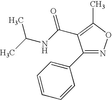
C1(C2=NOC(C)=C2C(NC(C)C)=O)=CC=CC=C1
